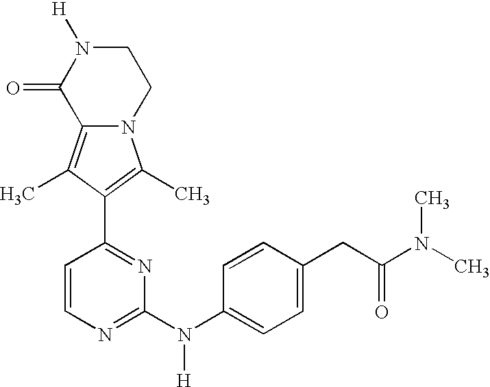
N12C(=C(C)C(C3=NC(N(C4=CC=C(CC(=O)N(C)C)C=C4)[H])=NC=C3)=C1C)C(=O)N([H])CC2
